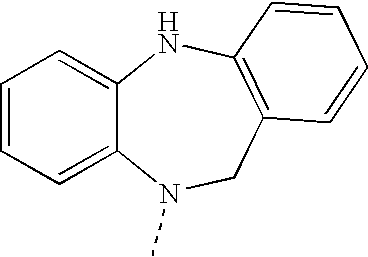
C1=CC=C2C(=C1)NC1=C(CN2C)C=CC=C1
